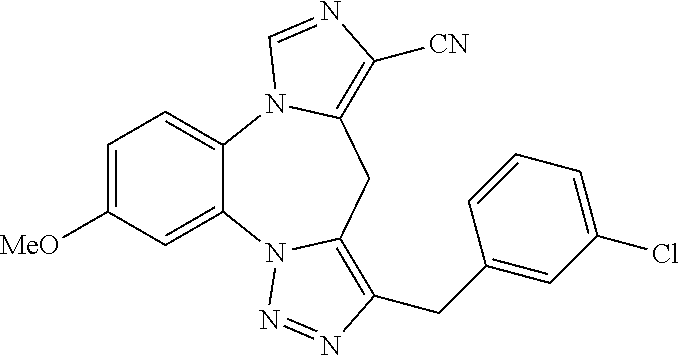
C12=CC=C([MeO])C=C1N1C(=C(CC3=CC(Cl)=CC=C3)N=N1)CC1=C([CN])N=CN21
